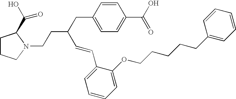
N1(CCC(CC2=CC=C(C(O)=O)C=C2)C=CC2=CC=CC=C2OCCCCCC2=CC=CC=C2)C(C(O)=O)CCC1
